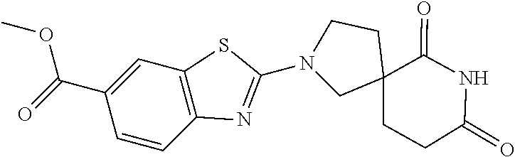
N1(C2=NC3=C(C=C(C(=O)OC)C=C3)S2)CC2(CCC(=O)NC2=O)CC1
